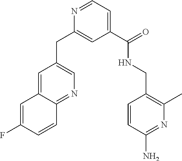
C1(C(=O)NCC2=C(C)N=C(N)C=C2)=CC=NC(CC2=CN=C3C(=C2)C=C(F)C=C3)=C1
